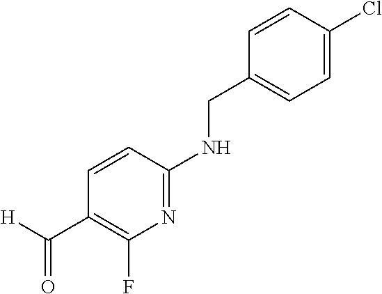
C1=CC(Cl)=CC=C1CNC1=NC(F)=C(C([H])=O)C=C1
